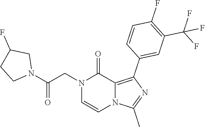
N1(CC(N2CC(F)CC2)=O)C=CN2C(=C(C3=CC(C(F)(F)F)=C(F)C=C3)N=C2C)C1=O
